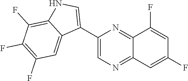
C1(C2=CNC3=C(F)C(F)=C(F)C=C23)=CN=C2C(=N1)C(F)=CC(F)=C2
